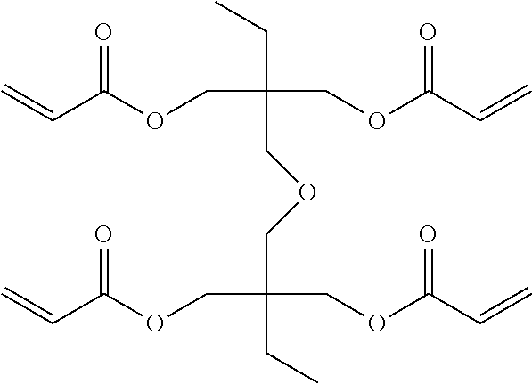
C=CC(=O)OCC(COC(=O)C=C)(CC)COCC(COC(C=C)=O)(CC)COC(C=C)=O
